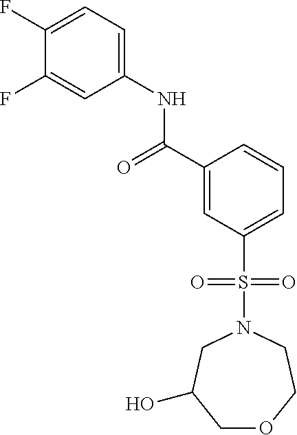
C1(F)=CC=C(NC(C2=CC(S(=O)(=O)N3CC(O)COCC3)=CC=C2)=O)C=C1F
